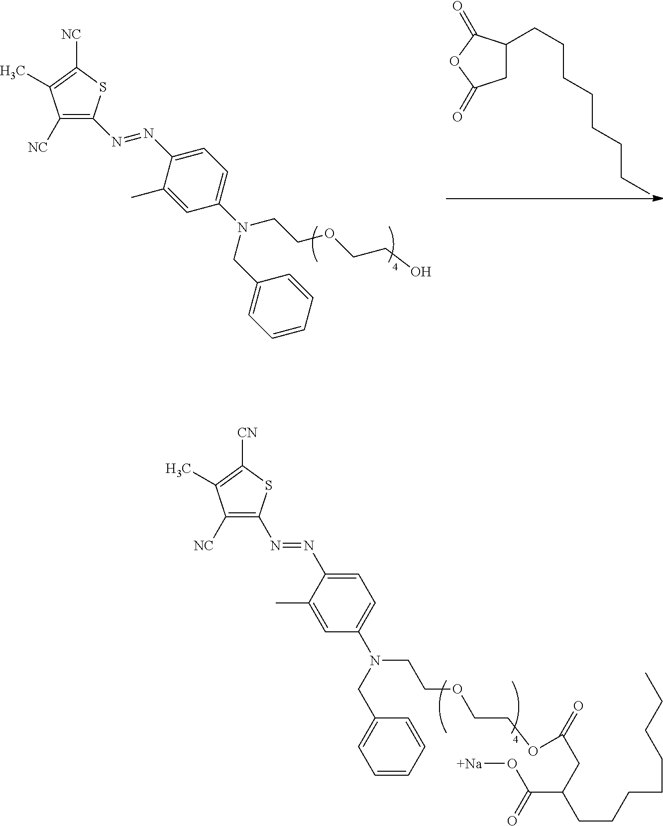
[NC]C1=C(N=NC2=CC=C(N(CC3=CC=CC=C3)CCOCCOC(=O)CC(C(=O)O[Na])CCCCCCCC)C=C2C)SC([CN])=C1C.[NC]C1=C(N=NC2=CC=C(N(CCOCCO)CC3=CC=CC=C3)C=C2C)SC([NC])=C1C.C1C(=O)OC(=O)C1CCCCCCCC
